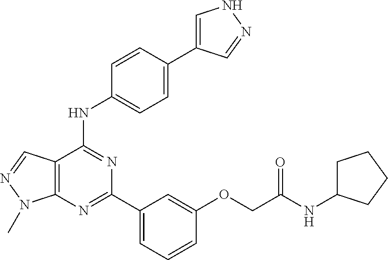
C12=C(C(NC3=CC=C(C4=CNN=C4)C=C3)=NC(C3=CC=CC(OCC(NC4CCCC4)=O)=C3)=N1)C=NN2C
